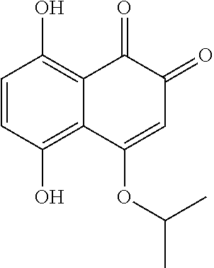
C1=CC(O)=C2C(=C1O)C(=O)C(=O)C=C2OC(C)C
